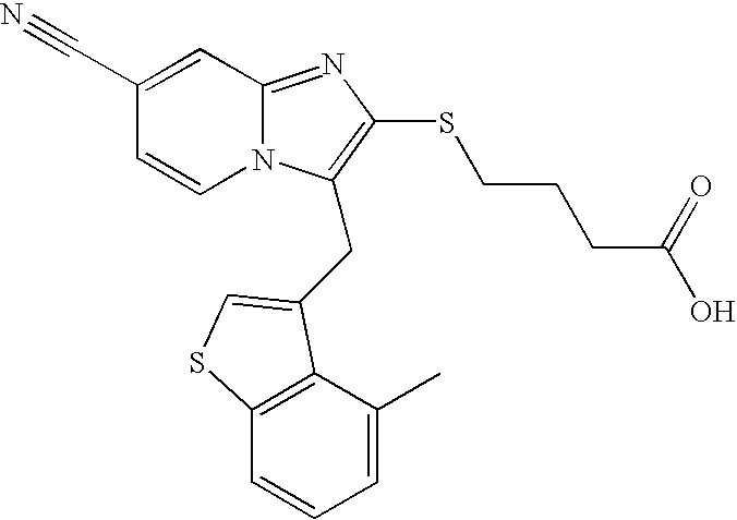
C1(C#N)=CC2=NC(SCCCC(O)=O)=C(CC3=CSC4=C3C(C)=CC=C4)N2C=C1
